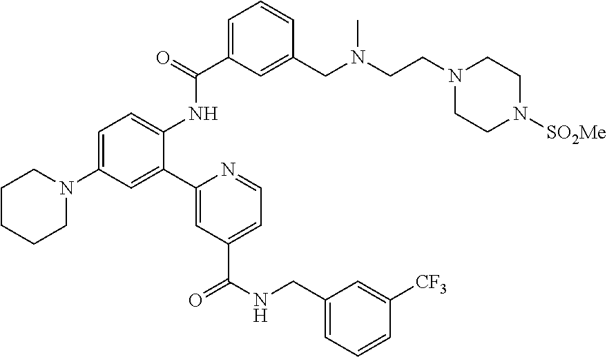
C1=C(N2CCCCC2)C=C(C2=CC(C(NCC3=CC=CC([CF3])=C3)=O)=CC=N2)C(NC(C2=CC=CC(CN(CCN3CCN([SO2Me])CC3)C)=C2)=O)=C1
